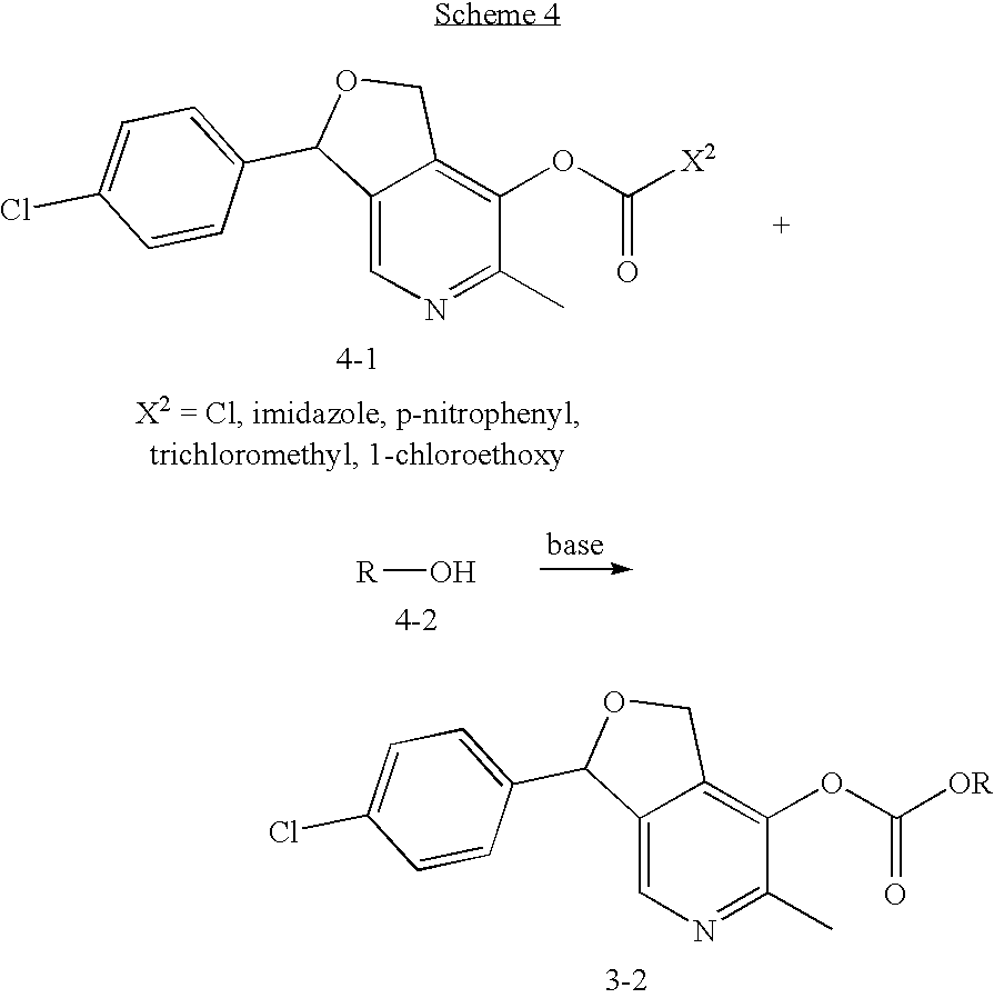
C12=CN=C(C)C(OC(=O)[OR])=C1COC2C1=CC=C(Cl)C=C1.C12=CN=C(C)C(OC(=O)[X2])=C1COC2C1=CC=C(Cl)C=C1.[R]O
